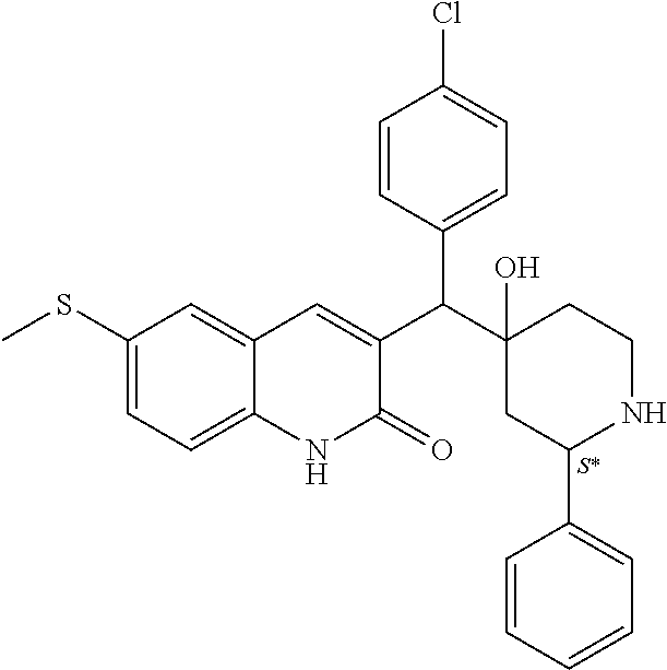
C1(SC)=CC=C2C(=C1)C=C(C(C1(O)CC(C3=CC=CC=C3)NCC1)C1=CC=C(Cl)C=C1)C(=O)N2.[S*]
